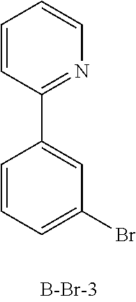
C1=CC(C2=CC(Br)=CC=C2)=NC=C1
